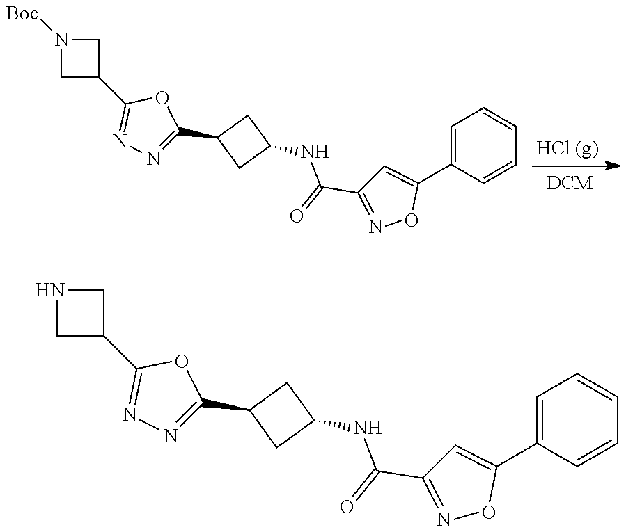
N1([Boc])CC(C2=NN=C(C3CC(NC(C4=NOC(C5=CC=CC=C5)=C4)=O)C3)O2)C1.N1CC(C2=NN=C(C3CC(NC(C4=NOC(C5=CC=CC=C5)=C4)=O)C3)O2)C1
